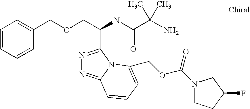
C(OCC(C1=NN=C2N1C(COC(N1CCC(F)C1)=O)=CC=C2)NC(=O)C(C)(N)C)C1=CC=CC=C1
